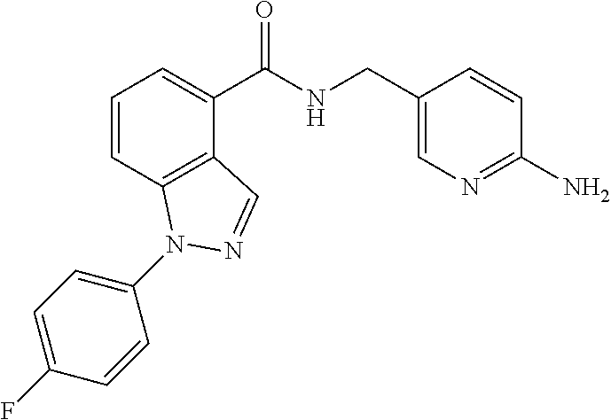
C1=CC2=C(C(C(NCC3=CN=C(N)C=C3)=O)=C1)C=NN2C1=CC=C(F)C=C1
